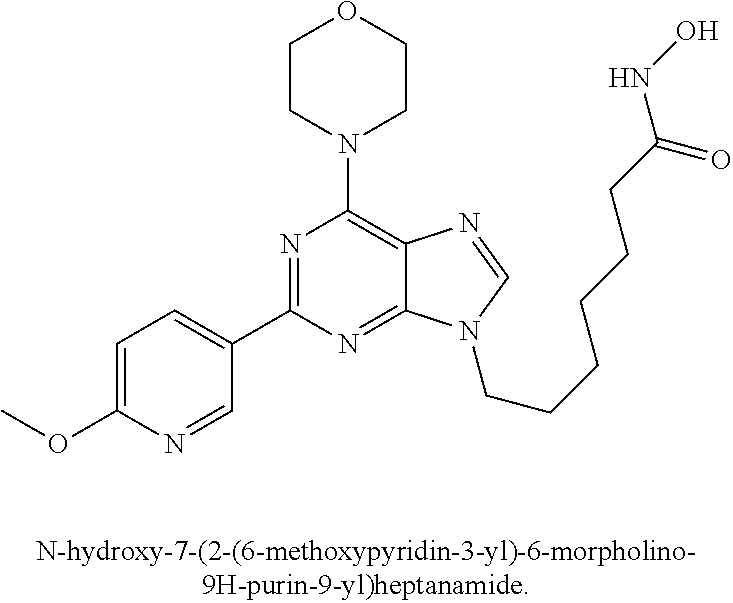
C1(OC)=CC=C(C2=NC(N3CCOCC3)=C3C(=N2)N(CCCCCCC(NO)=O)C=N3)C=N1
